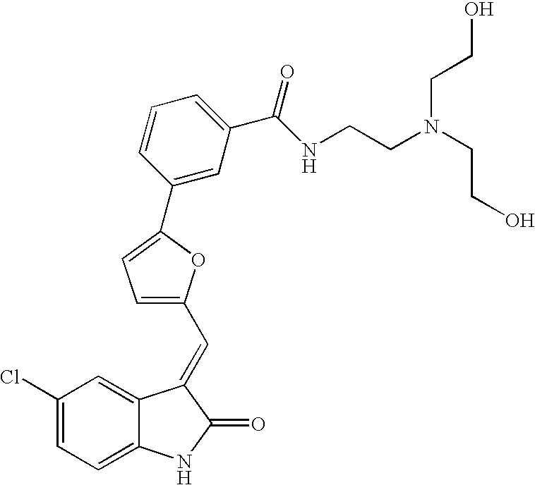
C12=CC=C(Cl)C=C1C(=CC1=CC=C(C3=CC(C(NCCN(CCO)CCO)=O)=CC=C3)O1)C(=O)N2
